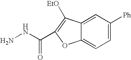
NNC(=O)C1=C([EtO])C2=CC([Ph])=CC=C2O1
